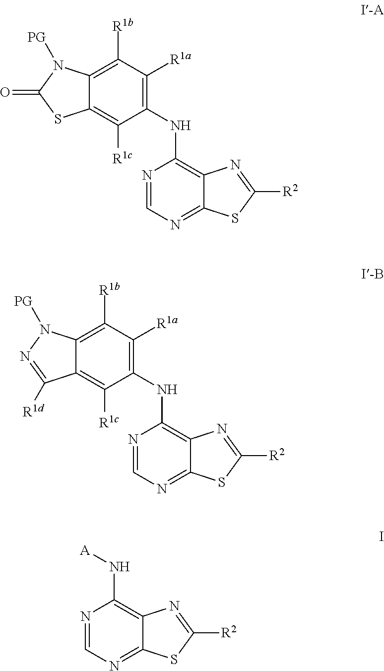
C1([R1b])=C2C(=C([R1c])C(NC3=C4C(=NC=N3)SC([R2])=N4)=C1[R1a])SC(=O)N2[PG].C1([R1b])=C2C(=C([R1c])C(NC3=C4C(=NC=N3)SC([R2])=N4)=C1[R1a])C([R1d])=NN2[PG].[A]NC1=C2C(=NC=N1)SC([R2])=N2
